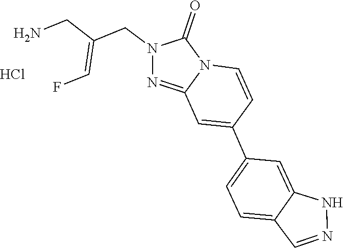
N1=CC2=CC=C(C3=CC4=NN(CC(=CF)CN)C(=O)N4C=C3)C=C2N1.Cl
